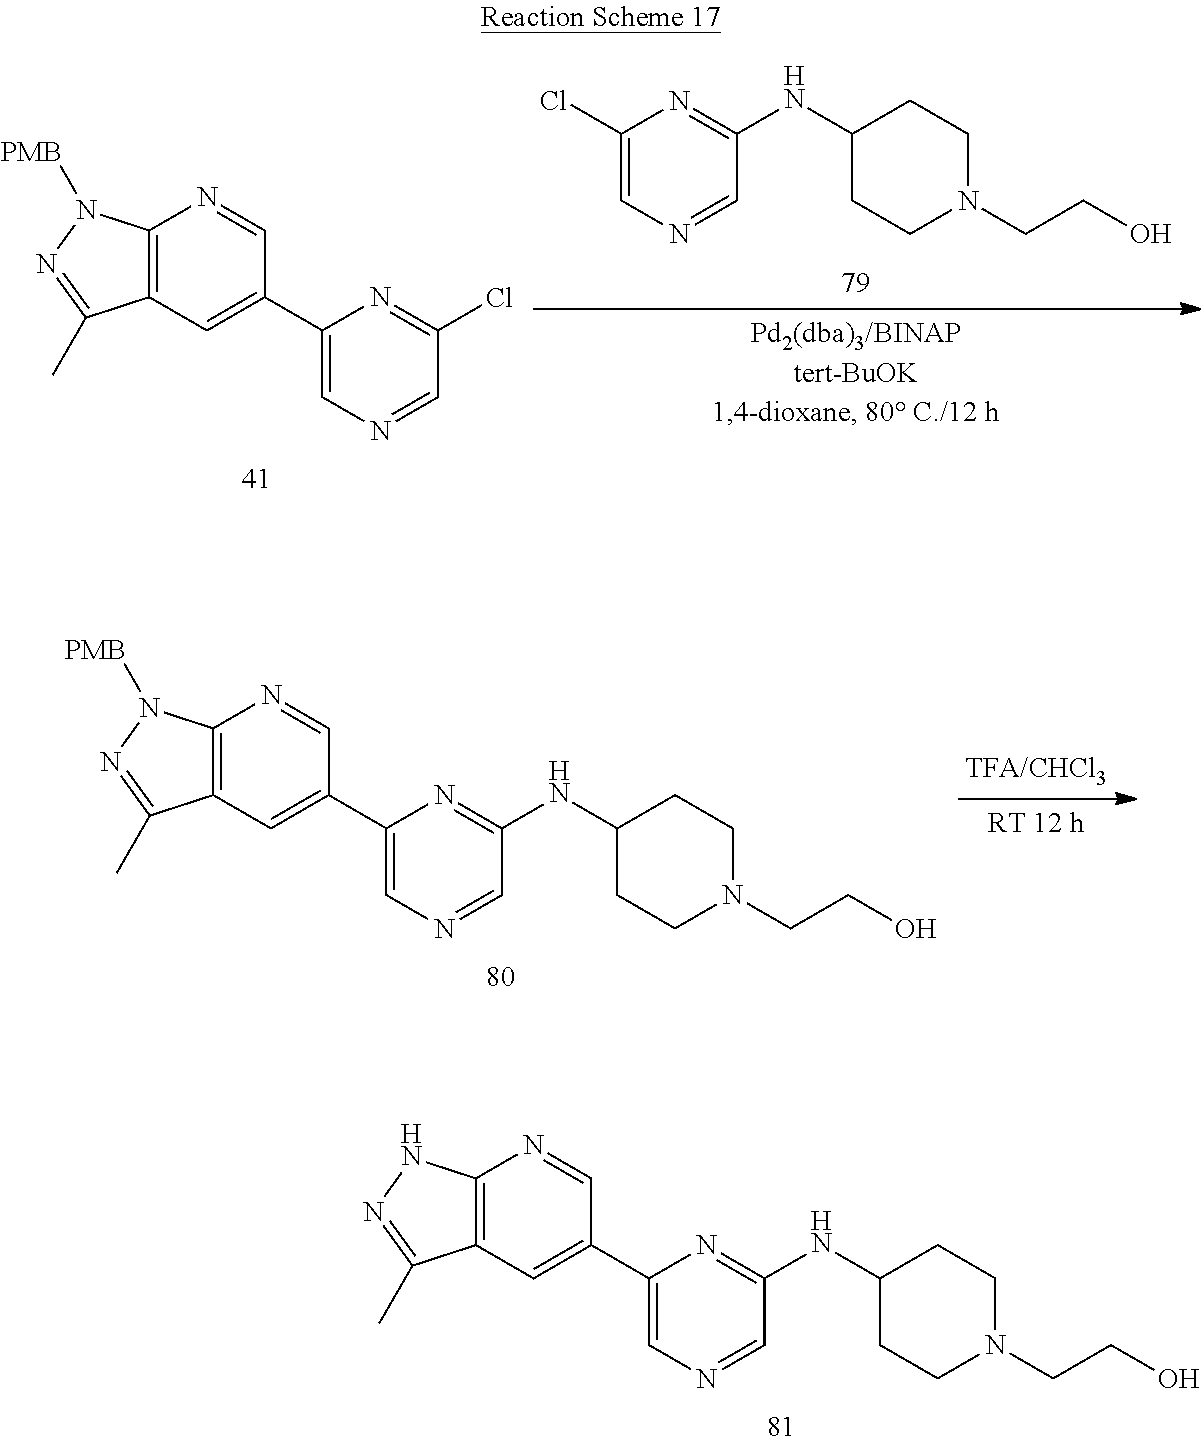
C12=C(C=C(C3=CN=CC(NC4CCN(CCO)CC4)=N3)C=N1)C(C)=NN2.C12=C(C=C(C3=CN=CC(Cl)=N3)C=N1)C(C)=NN2[PMB].C1(Cl)=CN=CC(NC2CCN(CCO)CC2)=N1.C12=C(C=C(C3=CN=CC(NC4CCN(CCO)CC4)=N3)C=N1)C(C)=NN2[PMB]
